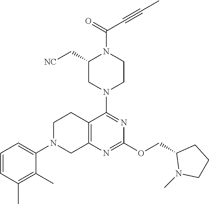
C12=C(N=C(OCC3N(C)CCC3)N=C1N1CCN(C(=O)C#CC)C(C[NC])C1)CN(C1=CC=CC(C)=C1C)CC2
